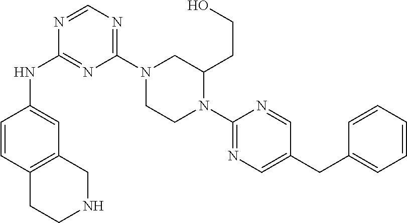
C1(N2CCN(C3=NC=C(CC4=CC=CC=C4)C=N3)C(CCO)C2)=NC=NC(NC2=CC3=C(C=C2)CCNC3)=N1
